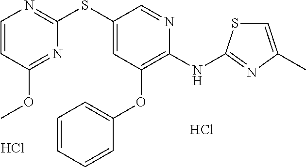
Cl.C1(SC2=CC(OC3=CC=CC=C3)=C(NC3=NC(C)=CS3)N=C2)=NC=CC(OC)=N1.Cl
